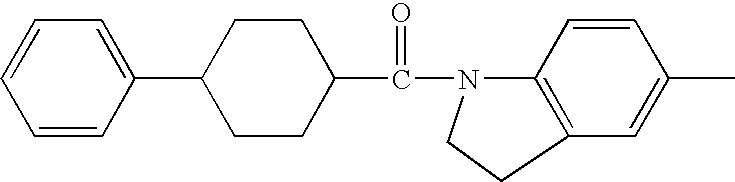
C1=CC(C2CCC(C(N3C4=C(C=C(C)C=C4)CC3)=O)CC2)=CC=C1
